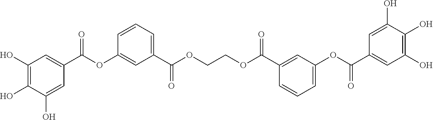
C1(O)=C(O)C(O)=CC(C(OC2=CC(C(OCCOC(C3=CC(OC(=O)C4=CC(O)=C(O)C(O)=C4)=CC=C3)=O)=O)=CC=C2)=O)=C1
